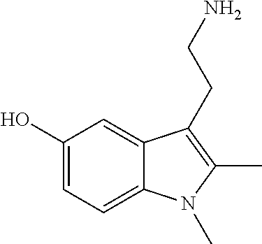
C1(O)=CC=C2C(=C1)C(CCN)=C(C)N2C
